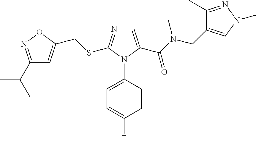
C(SC1=NC=C(C(N(CC2=CN(C)N=C2C)C)=O)N1C1=CC=C(F)C=C1)C1=CC(C(C)C)=NO1
